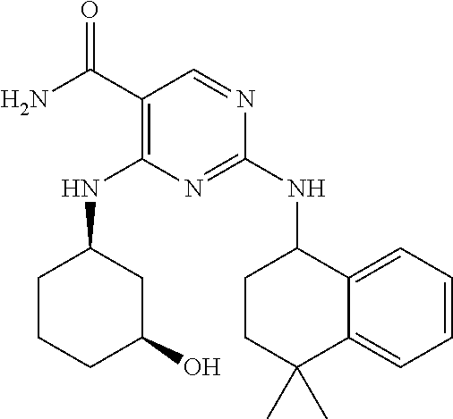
C1(NC2CCC(C)(C)C3=CC=CC=C23)=NC(NC2CCCC(O)C2)=C(C(N)=O)C=N1
